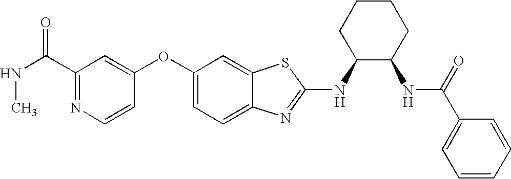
N1=C(C(NC)=O)C=C(OC2=CC=C3C(=C2)SC(NC2C(NC(=O)C4=CC=CC=C4)CCCC2)=N3)C=C1
